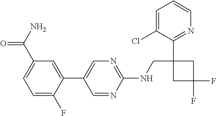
C1(CNC2=NC=C(C3=CC(C(N)=O)=CC=C3F)C=N2)(C2=NC=CC=C2Cl)CC(F)(F)C1
